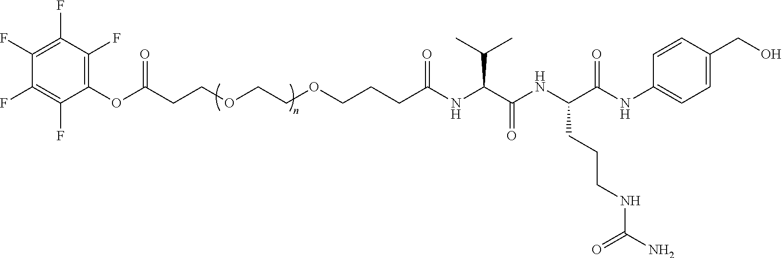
C(CC(NC(C(NC(C(NC1=CC=C(CO)C=C1)=O)CCCNC(N)=O)=O)C(C)C)=O)COCCOCCC(OC1=C(F)C(F)=C(F)C(F)=C1F)=O
